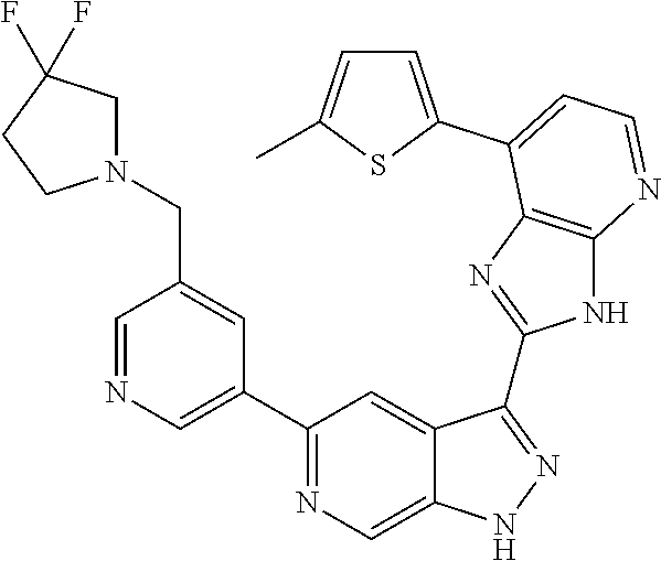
C1=NC=C(C2=NC=C3C(=C2)C(C2=NC4=C(N2)N=CC=C4C2=CC=C(C)S2)=NN3)C=C1CN1CC(F)(F)CC1
